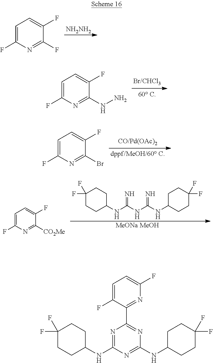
[NH2NH2].C1=C(F)N=C(F)C(F)=C1.C1=C(F)N=C(NN)C(F)=C1.C1=C(F)N=C(Br)C(F)=C1.C1(F)(F)CCC(NC(=N)NC(=N)NC2CCC(F)(F)CC2)CC1.[MeONa MeOH].C1=C(F)N=C([CO2Me])C(F)=C1.C1(F)(F)CCC(NC2=NC(C3=NC(F)=CC=C3F)=NC(NC3CCC(F)(F)CC3)=N2)CC1
